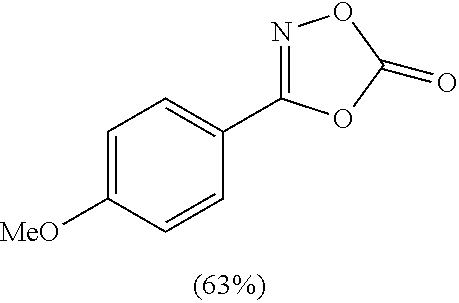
C1=C([MeO])C=CC(C2=NOC(=O)O2)=C1
